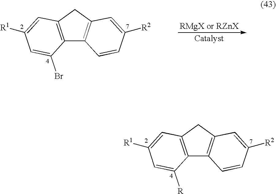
C12=C(CC3=C1C=CC([R2])=C3)C=C([R1])C=C2[R].C12=C(CC3=C1C=CC([R2])=C3)C=C([R1])C=C2Br
